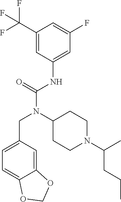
C1(C(F)(F)F)=CC(NC(N(C2CCN(C(C)CCC)CC2)CC2=CC=C3C(=C2)OCO3)=O)=CC(F)=C1
